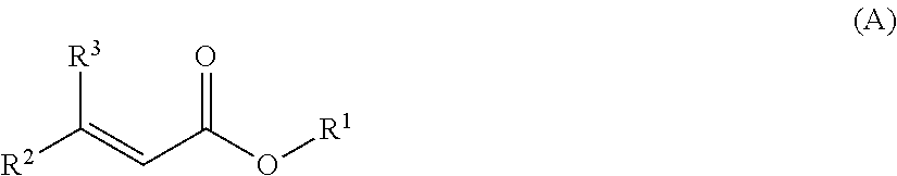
[R3]C(=CC(O[R1])=O)[R2]
